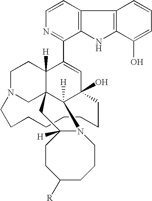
C1=CN=C(C2=CC3(O)CCCCCCCCN4CCC2([H])C2(C4)CC4([H])CCC([R])CCCN4C23[H])C2=C1C1=C(N2)C(O)=CC=C1
